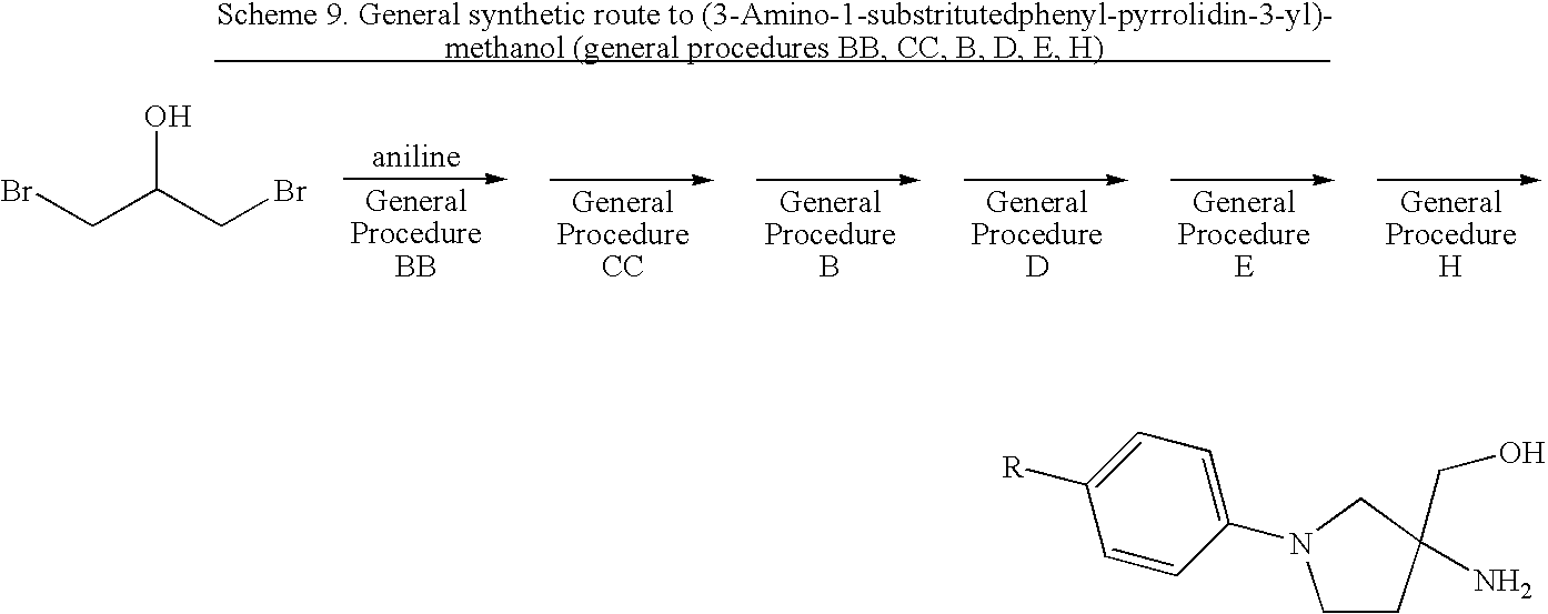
BrCC(CBr)O.C1CC(CO)(N)CN1C1=CC=C([R])C=C1
